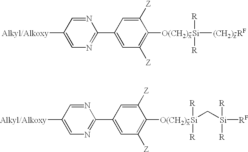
[Alkyl/Alkoxy]C1=CN=C(C2=CC([Z])=C([O(CH2)x][Si]([(CH2)z][RF])([R])[R])C([Z])=C2)N=C1.[Alkyl/Alkoxy]C1=CN=C(C2=CC([Z])=C([O(CH2)x][Si]([R])([R])C[Si]([R])([R])[RF])C([Z])=C2)N=C1
